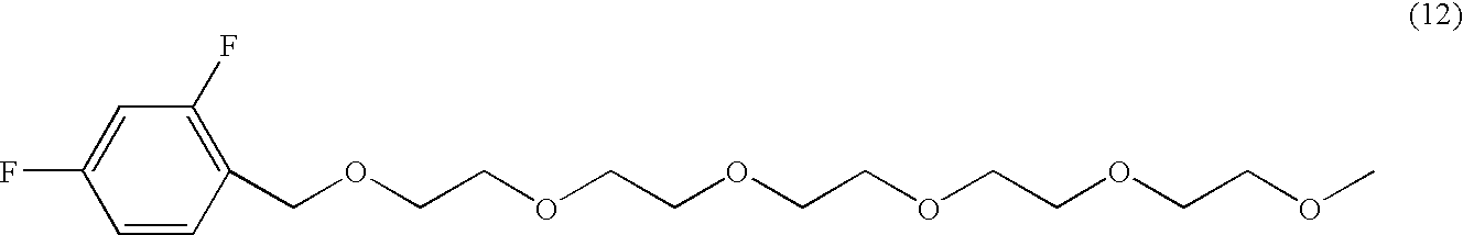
C1=CC(COCCOCCOCCOCCOCCOC)=C(F)C=C1F
